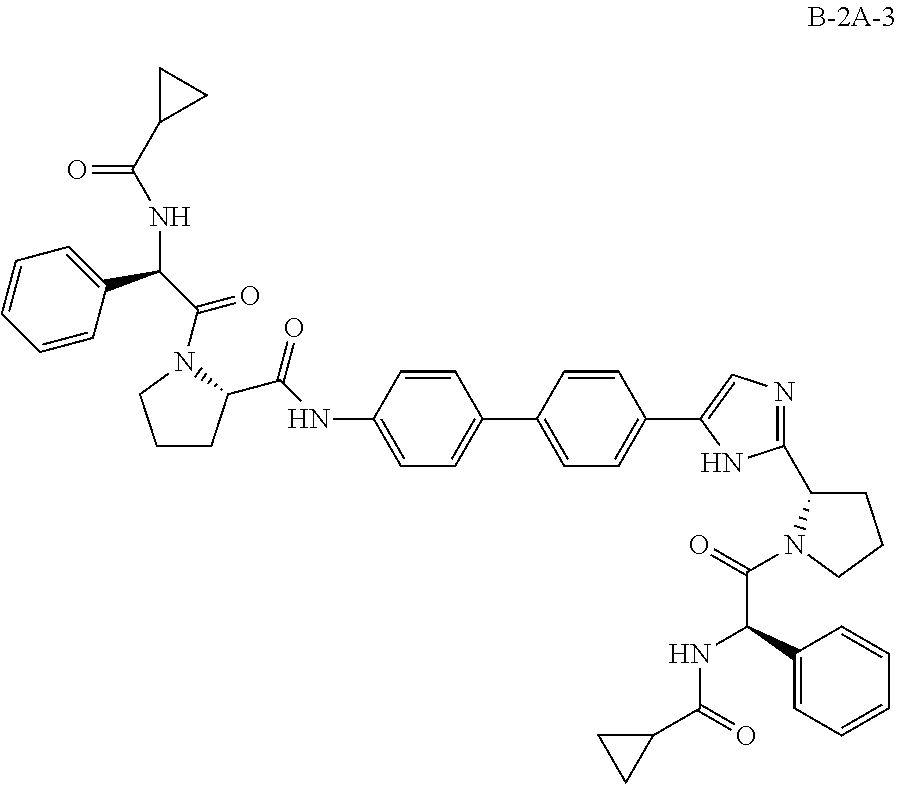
C1CC(C(NC2=CC=C(C3=CC=C(C4=CN=C(C5CCCN5C(=O)C(C5=CC=CC=C5)NC(C5CC5)=O)N4)C=C3)C=C2)=O)N(C(=O)C(C2=CC=CC=C2)NC(C2CC2)=O)C1
